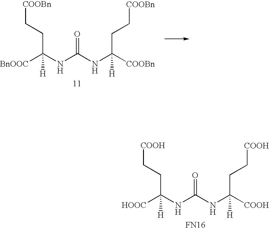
C([COOBn])(CC[COOBn])(NC(NC([BnOOC])(CC[COOBn])[H])=O)[H].C([COOH])(CC[COOH])(NC(NC([HOOC])(CC[COOH])[H])=O)[H].[FN16]
